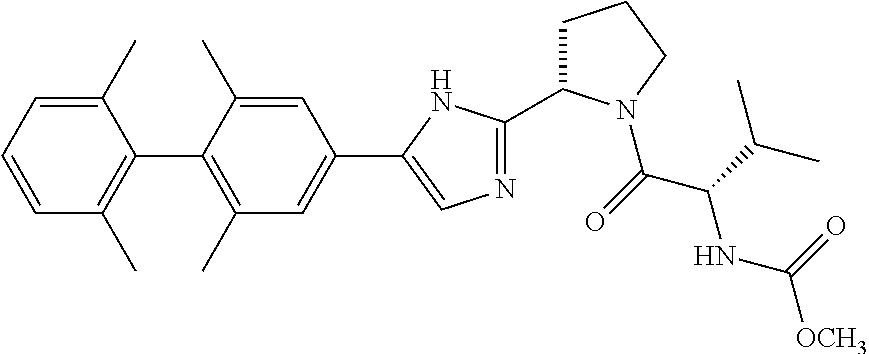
C1=CC=C(C)C(C2=C(C)C=C(C3=CN=C(C4CCCN4C(C(C(C)C)NC(=O)[OCH3])=O)N3)C=C2C)=C1C
